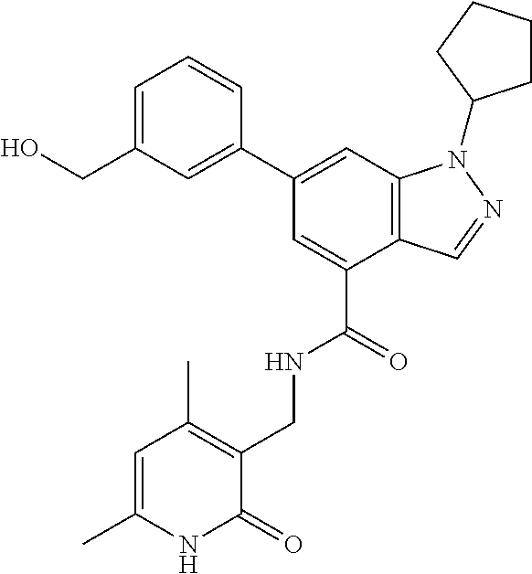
OCC1=CC=CC(C2=CC3=C(C(C(NCC4=C(C)C=C(C)NC4=O)=O)=C2)C=NN3C2CCCC2)=C1
